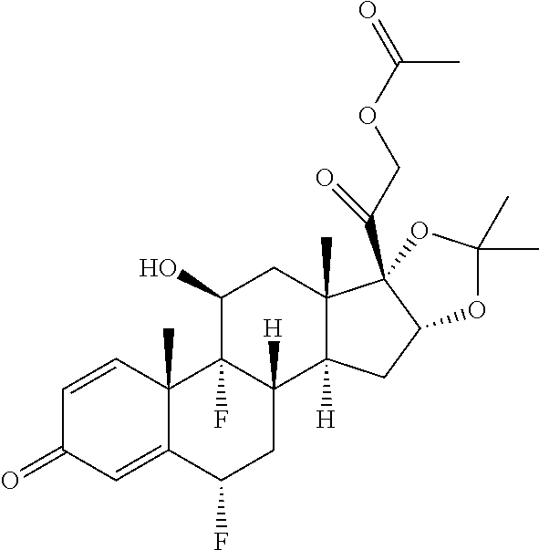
C1=CC2(C)C(=CC1=O)C(F)CC1([H])C2(F)C(O)CC2(C)C1([H])CC1C2(C(COC(=O)C)=O)OC(C)(C)O1
